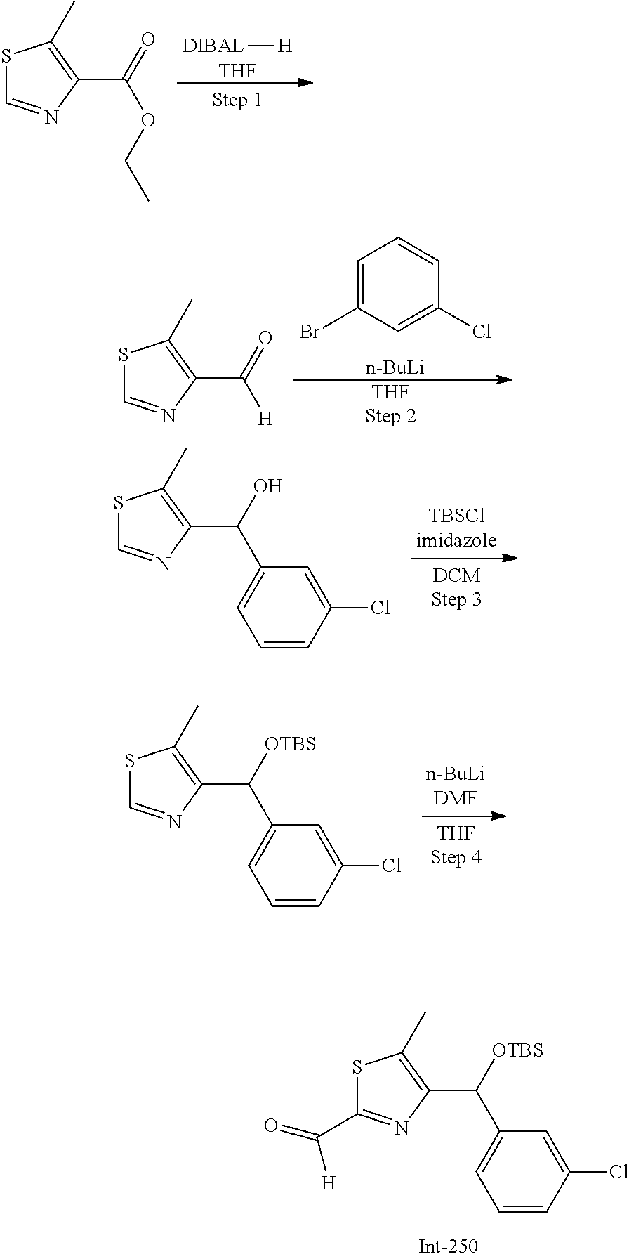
[DIBAL][H].[THF].S1C=NC(C(OCC)=O)=C1C.C1=C(Br)C=C(Cl)C=C1.[n-BuLi].S1C=NC(C([H])=O)=C1C.[THFStep 2].S1C=NC(C(C2=CC=CC(Cl)=C2)O)=C1C.S1C=NC(C(C2=CC=CC(Cl)=C2)[OTBS])=C1C.S1C(C(=O)[H])=NC(C(C2=CC=CC(Cl)=C2)[OTBS])=C1C
